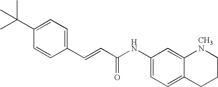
CC(C1=CC=C(C=CC(NC2=CC=C3C(=C2)[CH3N]CCC3)=O)C=C1)(C)C
